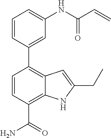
C1(C2=C3C(=C(C(=O)N)C=C2)NC(CC)=C3)=CC(NC(C=C)=O)=CC=C1
